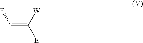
C(F)=C([E])[W]
